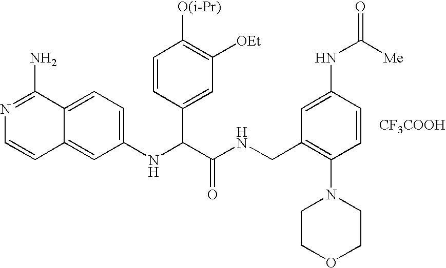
C1(NC(C(NCC2=C(N3CCOCC3)C=CC(NC(=O)[Me])=C2)=O)C2=CC([OEt])=C([O(i-Pr)])C=C2)=CC=C2C(=C1)C=CN=C2N.[CF3COOH]
